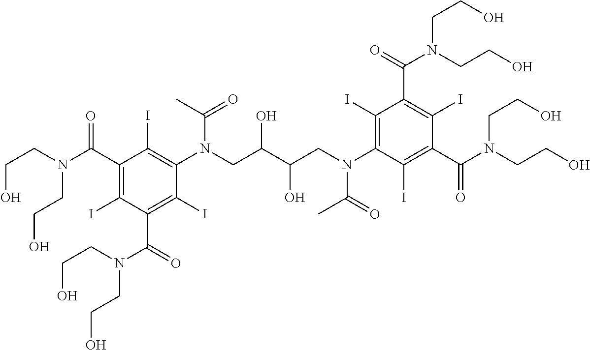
C1(C(N(CCO)CCO)=O)=C(I)C(C(=O)N(CCO)CCO)=C(I)C(N(CC(C(CN(C2=C(I)C(C(N(CCO)CCO)=O)=C(I)C(C(N(CCO)CCO)=O)=C2I)C(=O)C)O)O)C(C)=O)=C1I
